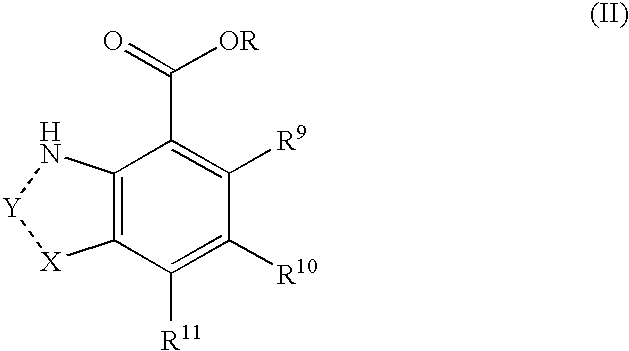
[OR]C(=O)C1=C([R9])C([R10])=C([R11])C2=C1N[Y][X]2
